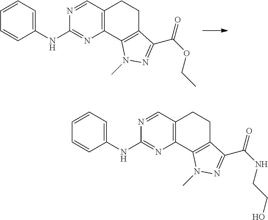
C1(NC2=NC3=C(C=N2)CCC2=C3N(C)N=C2C(OCC)=O)=CC=CC=C1.C1(NC2=NC3=C(C=N2)CCC2=C3N(C)N=C2C(NCCO)=O)=CC=CC=C1
